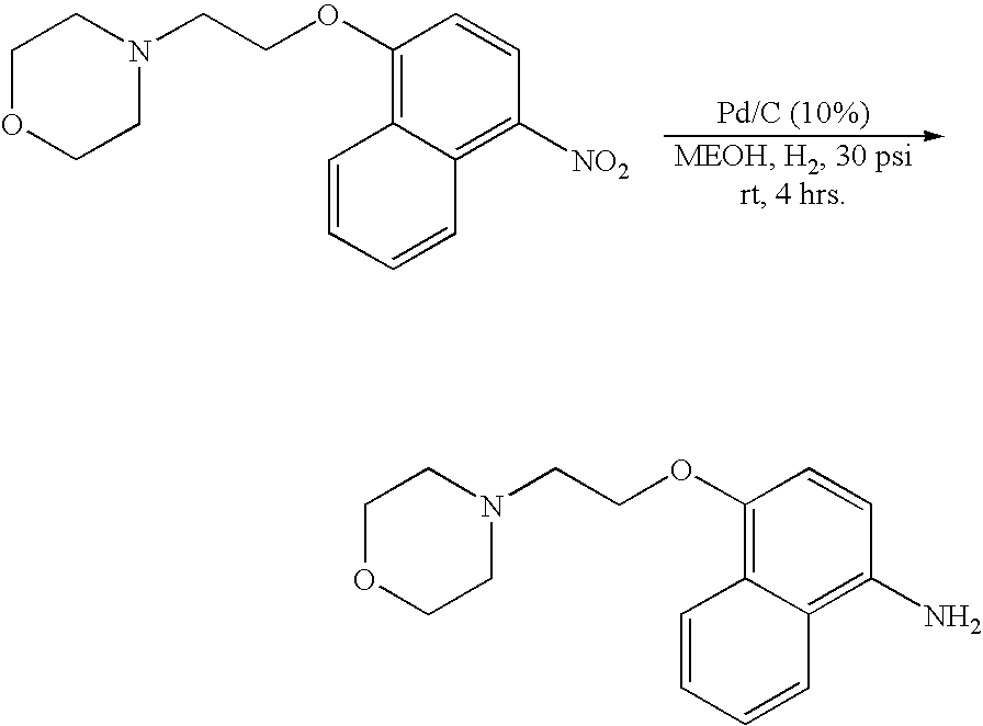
C1OCCN(CCOC2=C3C(=C([NO2])C=C2)C=CC=C3)C1.C1OCCN(CCOC2=C3C(=C(N)C=C2)C=CC=C3)C1
